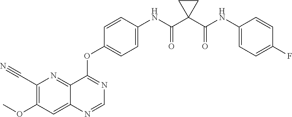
C1(C#N)=C(OC)C=C2C(=N1)C(OC1=CC=C(NC(C3(C(NC4=CC=C(F)C=C4)=O)CC3)=O)C=C1)=NC=N2
